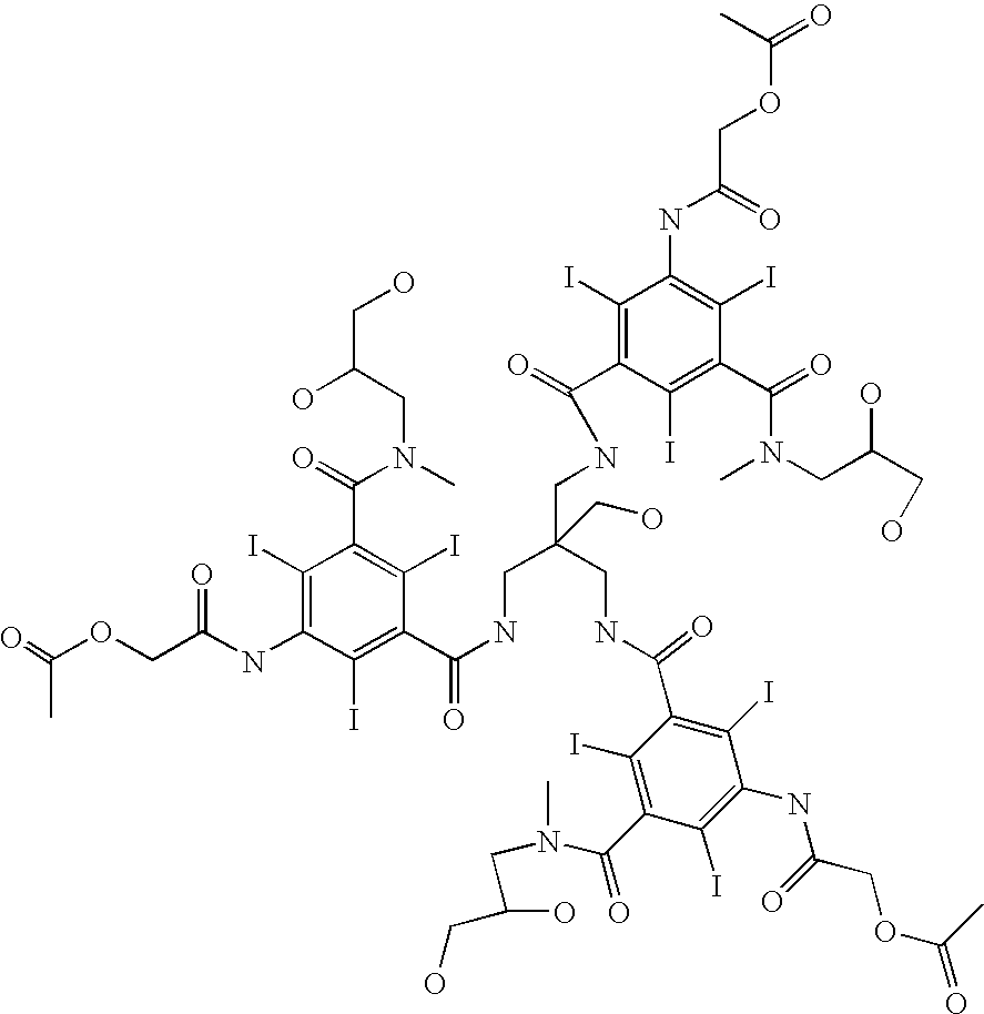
C(C)(=O)OCC(NC1=C(I)C(C(N(CC(O)CO)C)=O)=C(I)C(C(NCC(CNC(C2=C(I)C(NC(=O)COC(=O)C)=C(I)C(C(=O)N(CC(O)CO)C)=C2I)=O)(CNC(C2=C(I)C(NC(COC(=O)C)=O)=C(I)C(C(=O)N(CC(O)CO)C)=C2I)=O)CO)=O)=C1I)=O
